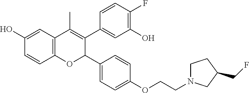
C12=C(C=C(O)C=C1)C(C)=C(C1=CC(O)=C(F)C=C1)C(C1=CC=C(OCCN3CCC(CF)C3)C=C1)O2
